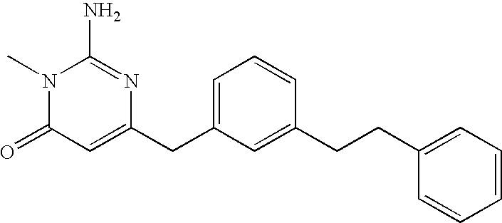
N1(C)C(=O)C=C(CC2=CC=CC(CCC3=CC=CC=C3)=C2)N=C1N
